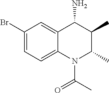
BrC1=CC=C2C(=C1)C(N)C(C)C(C)N2C(C)=O
